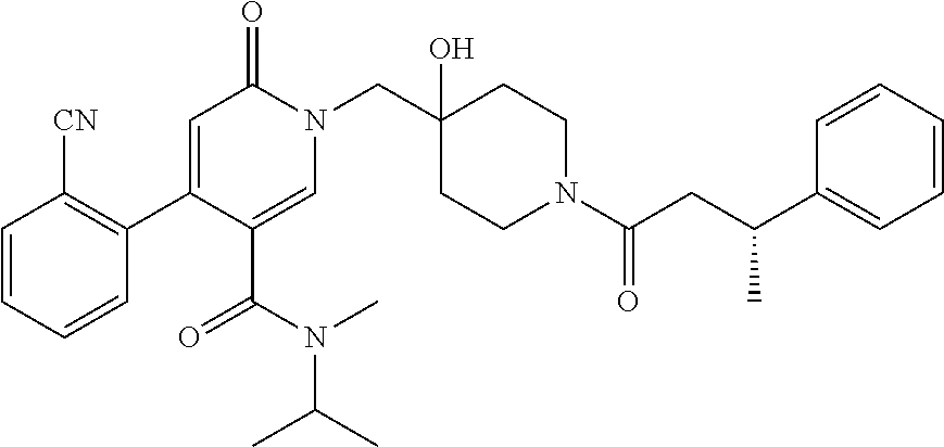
N1(CC2(O)CCN(C(=O)CC(C3=CC=CC=C3)C)CC2)C(=O)C=C(C2=C([CN])C=CC=C2)C(C(N(C)C(C)C)=O)=C1
